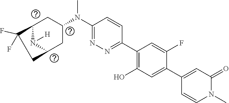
[H]N1C2CC(N(C3=NN=C(C4=C(O)C=C(C5=CC(=O)N(C)C=C5)C(F)=C4)C=C3)C)CC1CC2(F)F
